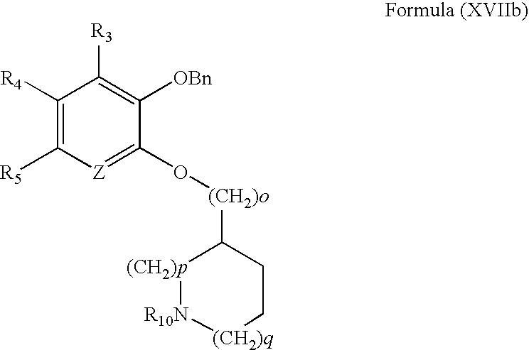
C1([R4])=C([R5])[Z]=C(O[(CH2)o]C2[(CH2)p][R10N][(CH2)q]CC2)C([OBn])=C1[R3]
